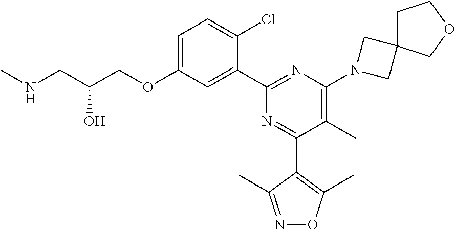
C1=C(OCC(CNC)O)C=C(C2=NC(N3CC4(C3)CCOC4)=C(C)C(C3=C(C)ON=C3C)=N2)C(Cl)=C1
